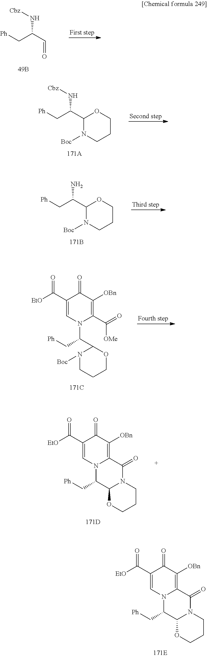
[Ph]CC(N[Cbz])C=O.[Ph]CC(N[Cbz])C1OCCCN1[Boc].[Ph]CC(N)C1OCCCN1[Boc].[EtO]C(C1=CN2C(=C([OBn])C1=O)C(=O)N1C(C2C[Ph])OCCC1)=O.[EtO]C(C1=CN(C(C2N([Boc])CCCO2)C[Ph])C(C([OMe])=O)=C([OBn])C1=O)=O.[EtO]C(C1=CN2C(=C([OBn])C1=O)C(=O)N1C(C2C[Ph])OCCC1)=O
